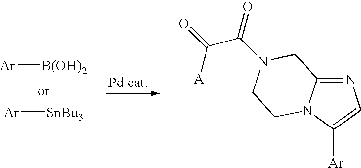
[Ar][B(OH)2].[Ar][SnBu3].[Pd cat].N1=C2N(C([Ar])=C1)CCN(C(C(=O)[A])=O)C2
